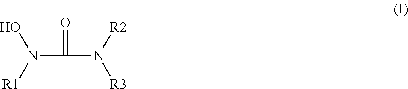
N(C(=O)N([R2])[R3])([R1])O
